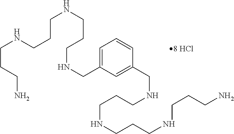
C1=C(CNCCCNCCCNCCCN)C=C(CNCCCNCCCNCCCN)C=C1
